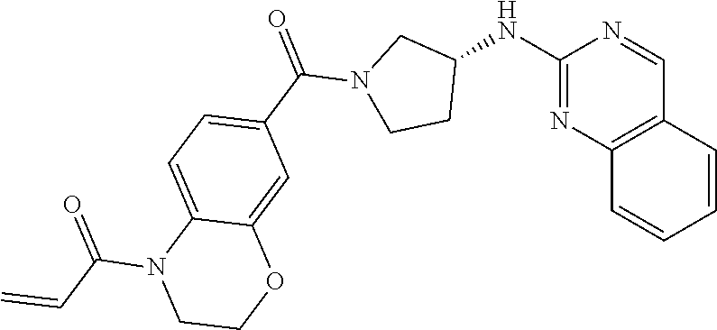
C(N1CCC(NC2=NC3=C(C=CC=C3)C=N2)C1)(=O)C1=CC=C2C(=C1)OCCN2C(=O)C=C
